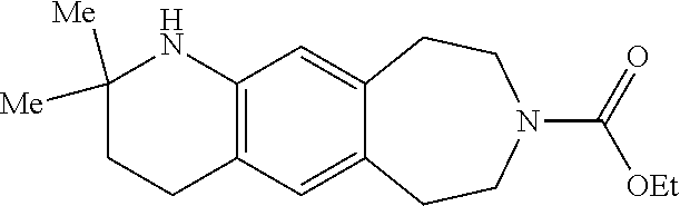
C1([Me])([Me])CCC2=C(N1)C=C1C(=C2)CCN(C(=O)[OEt])CC1
